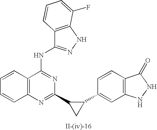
C12=C(N=C(C3CC3C3=CC4=C(C=C3)C(=O)NN4)N=C1NC1=NNC3=C1C=CC=C3F)C=CC=C2
